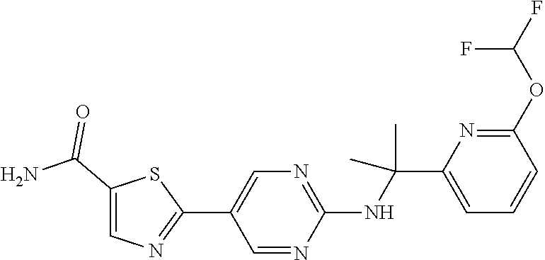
C1(C(NC2=NC=C(C3=NC=C(C(N)=O)S3)C=N2)(C)C)=CC=CC(OC(F)F)=N1
